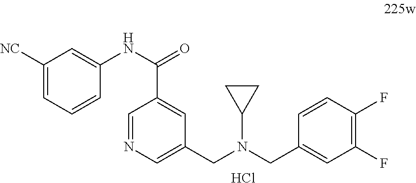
C1([NC])=CC=CC(NC(=O)C2=CC(CN(CC3=CC(F)=C(F)C=C3)C3CC3)=CN=C2)=C1.Cl
